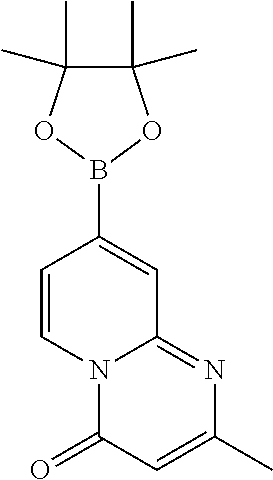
N12C(=NC(C)=CC1=O)C=C(B1OC(C)(C)C(C)(C)O1)C=C2
